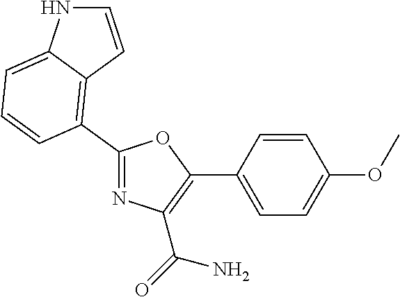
N1=C(C2=C3C(=CC=C2)NC=C3)OC(C2=CC=C(OC)C=C2)=C1C(=O)N
